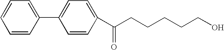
C1(C2=CC=C(C(CCCCCO)=O)C=C2)=CC=CC=C1
